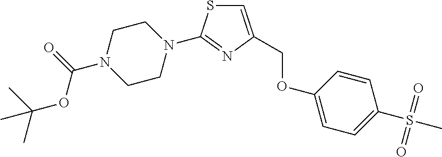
C1CN(C2=NC(COC3=CC=C(S(C)(=O)=O)C=C3)=CS2)CCN1C(=O)OC(C)(C)C
